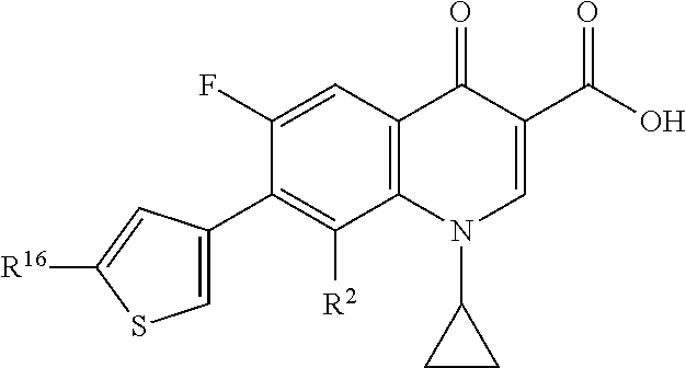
C1=C(C2=C([R2])C3=C(C=C2F)C(=O)C(C(O)=O)=CN3C2CC2)C=C([R16])S1
